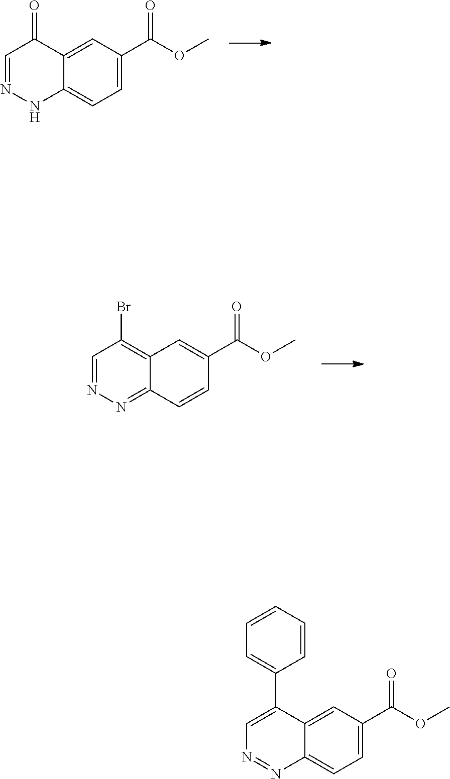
C12=CC=C(C(OC)=O)C=C1C(=O)C=NN2.C12=NN=CC(Br)=C1C=C(C(OC)=O)C=C2.C12=CC=C(C(OC)=O)C=C1C(C1=CC=CC=C1)=CN=N2
